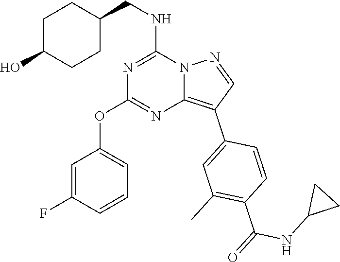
C1C(O)CCC(CNC2=NC(OC3=CC=CC(F)=C3)=NC3=C(C4=CC(C)=C(C(=O)NC5CC5)C=C4)C=NN23)C1
